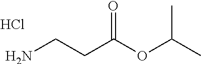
NCCC(OC(C)C)=O.Cl
